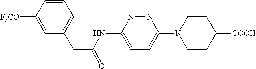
C1=C(NC(CC2=CC=CC([F3CO])=C2)=O)N=NC(N2CCC([COOH])CC2)=C1
